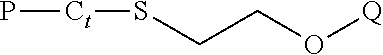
P[Ct]SCCO[Q]
